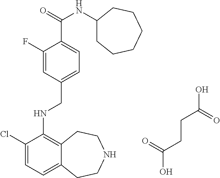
C1(Cl)=CC=C2C(=C1NCC1=CC=C(C(NC3CCCCCC3)=O)C(F)=C1)CCNCC2.OC(CCC(O)=O)=O
